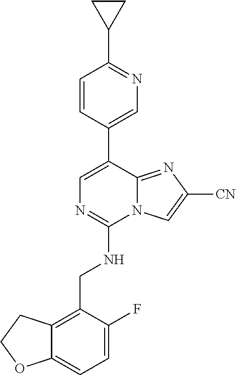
C1(C2=NC=C(C3=CN=C(NCC4=C5C(=CC=C4F)OCC5)N4C3=NC([CN])=C4)C=C2)CC1
